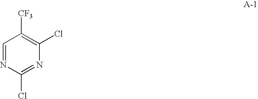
C1=NC(Cl)=NC(Cl)=C1[CF3]
